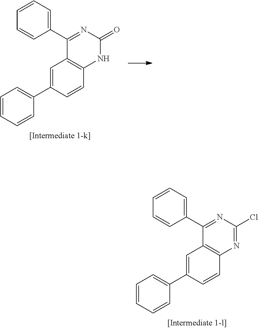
C1(C2=CC=CC=C2)=NC(=O)NC2=C1C=C(C1=CC=CC=C1)C=C2.C1(C2=CC=CC=C2)=NC(Cl)=NC2=C1C=C(C1=CC=CC=C1)C=C2
